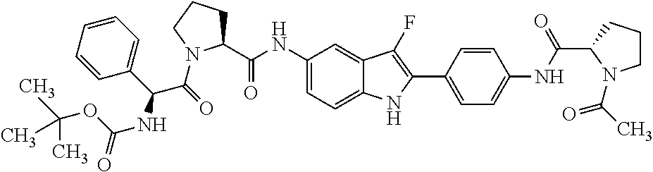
C1(NC(C2CCCN2C(=O)C(NC(OC(C)(C)C)=O)C2=CC=CC=C2)=O)=CC=C2C(=C1)C(F)=C(C1=CC=C(NC(C3N(C(C)=O)CCC3)=O)C=C1)N2
